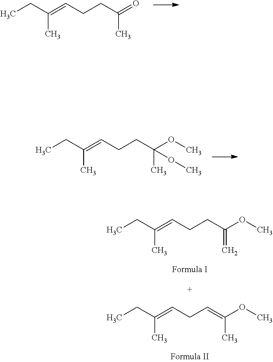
CCC(=CCC=C(OC)C)C.CCC(=CCCC(OC)=C)C.CCC(=CCCC(=O)C)C.CCC(=CCCC(OC)(C)OC)C
